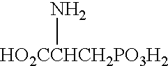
[HO2CCHCH2PO3H2]N
